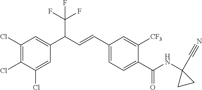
C1(Cl)=CC(C(C=CC2=CC=C(C(NC3(C#N)CC3)=O)C([CF3])=C2)C(F)(F)F)=CC(Cl)=C1Cl
